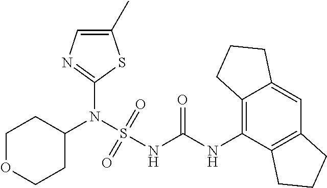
C1(N(S(NC(NC2=C3C(=CC4=C2CCC4)CCC3)=O)(=O)=O)C2CCOCC2)=NC=C(C)S1
